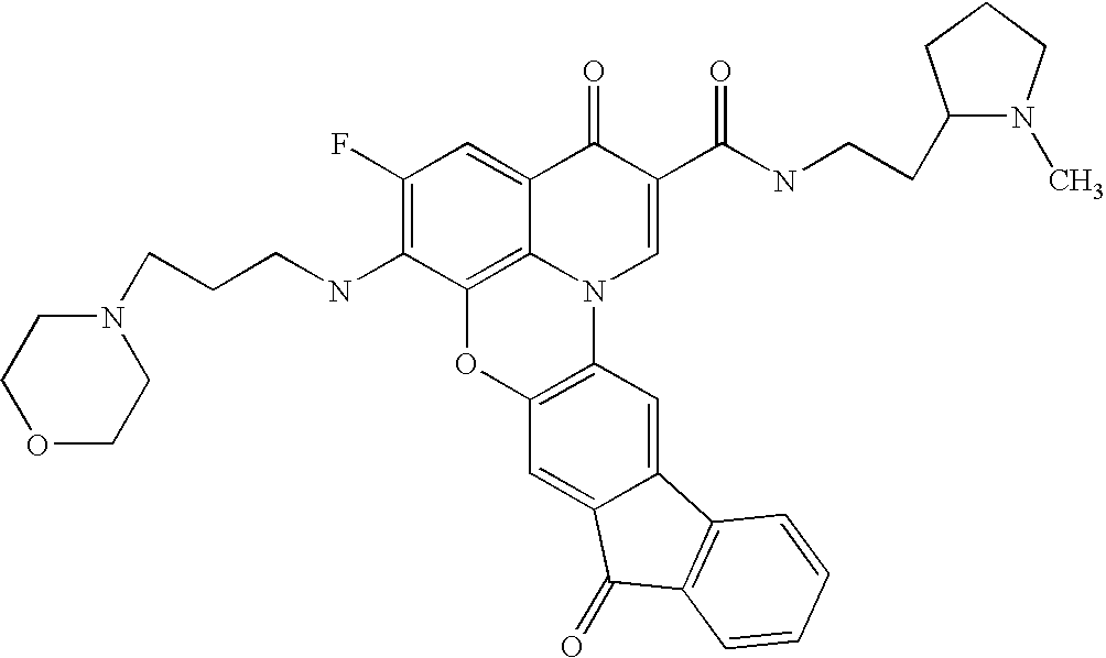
C1(F)=C(NCCCN2CCOCC2)C2=C3C(=C1)C(=O)C(C(=O)NCCC1N(C)CCC1)=CN3C1=C(O2)C=C2C(=C1)C1=C(C2=O)C=CC=C1
